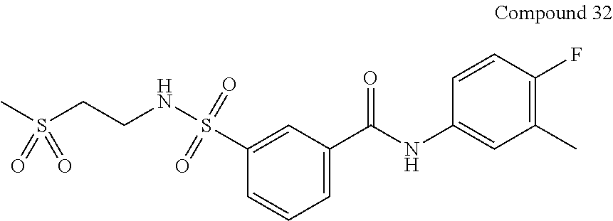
C(CNS(C1=CC(C(NC2=CC(C)=C(F)C=C2)=O)=CC=C1)(=O)=O)S(C)(=O)=O
